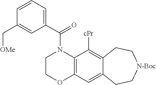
C1COC2=C(N1C(C1=CC=CC(C[OMe])=C1)=O)C([cPr])=C1C(=C2)CC[N-Boc]CC1
